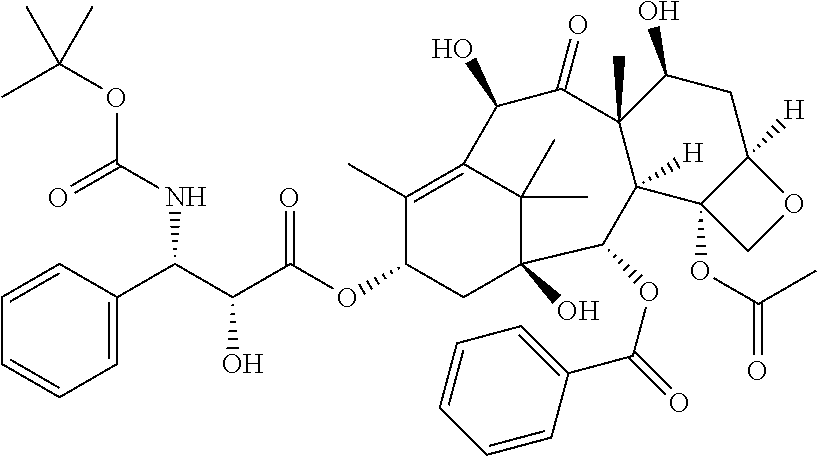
C1=CC(C(C(C(OC2CC3(O)C(C)(C)C(=C2C)C(O)C(=O)C2(C)C([H])(C3OC(C3=CC=CC=C3)=O)C3(OC(=O)C)C([H])(CC2O)OC3)=O)O)NC(OC(C)(C)C)=O)=CC=C1
